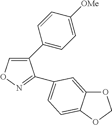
C1(C2=CC=C([OMe])C=C2)=CON=C1C1=CC=C2C(=C1)OCO2
